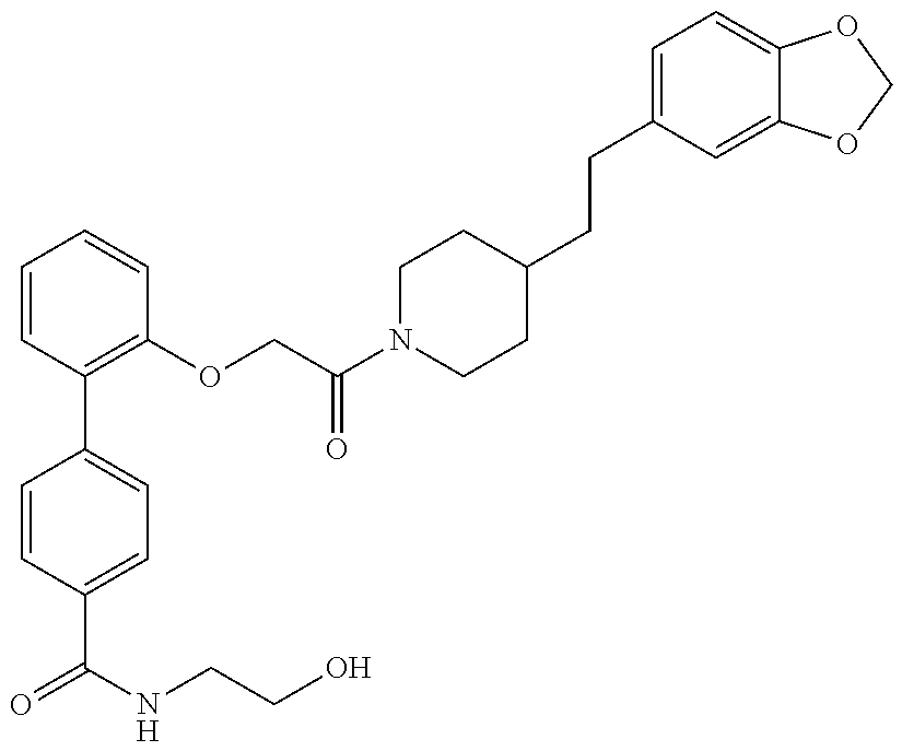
C1=CC(C(=O)NCCO)=CC=C1C1=C(OCC(N2CCC(CCC3=CC=C4C(=C3)OCO4)CC2)=O)C=CC=C1
